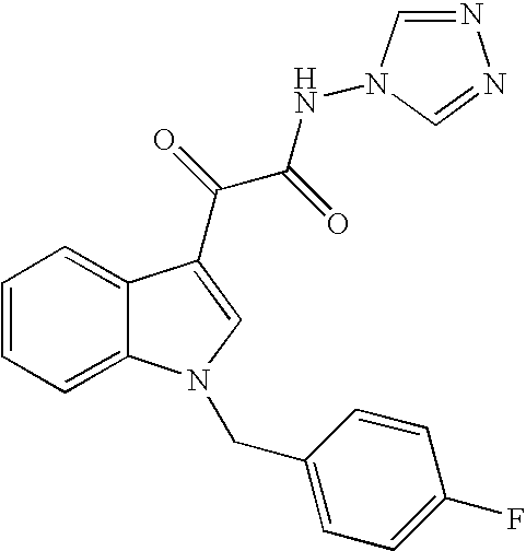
C1=C2C(=CC=C1)C(C(C(NN1C=NN=C1)=O)=O)=CN2CC1=CC=C(F)C=C1
